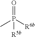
CP([R6b])([R5b])=O
